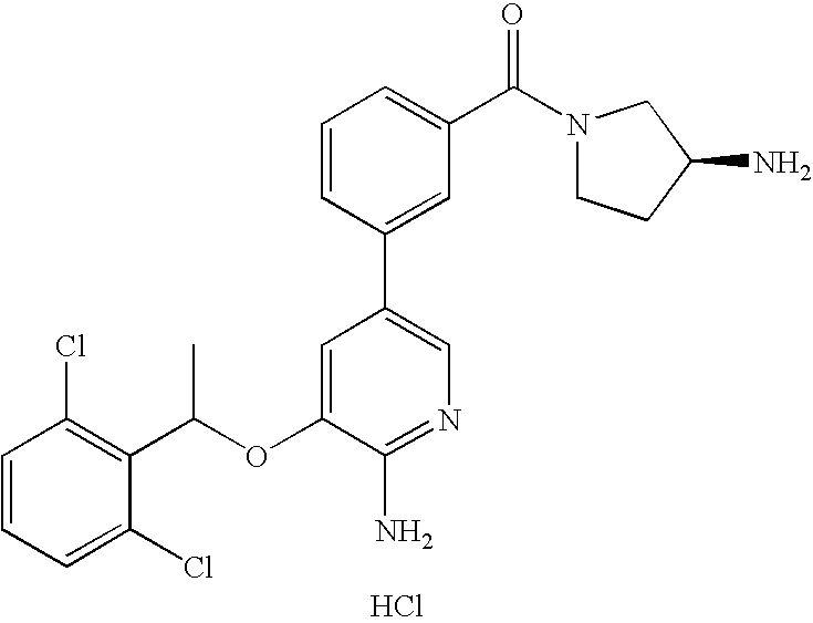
C1=CC(Cl)=C(C(OC2=CC(C3=CC(C(N4CCC(N)C4)=O)=CC=C3)=CN=C2N)C)C(Cl)=C1.Cl
